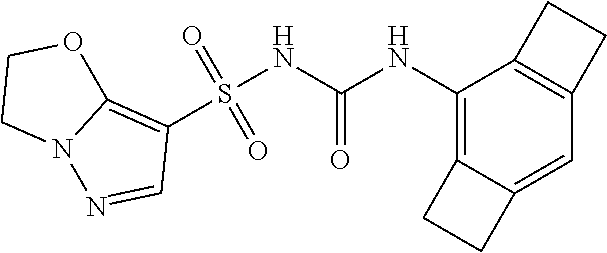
S(NC(NC1=C2C(=CC3=C1CC3)CC2)=O)(C1=C2N(N=C1)CCO2)(=O)=O
